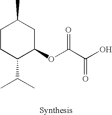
C1(C(C)C)C(OC(C(O)=O)=O)CC(C)CC1
